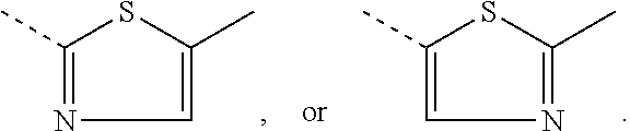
C1=C(C)SC(C)=N1.N1=C(C)SC(C)=C1
